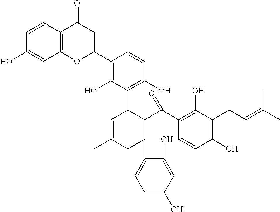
C12=C(OC(C3=C(O)C(C4C=C(C)CC(C5=CC=C(O)C=C5O)C4C(C4=C(O)C(CC=C(C)C)=C(O)C=C4)=O)=C(O)C=C3)CC1=O)C=C(O)C=C2
